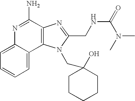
N1=C(N)C2=C(C3=CC=CC=C13)N(CC1(O)CCCCC1)C(CNC(N(C)C)=O)=N2
